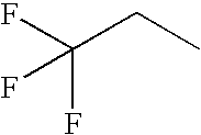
C(CC)(F)(F)F
